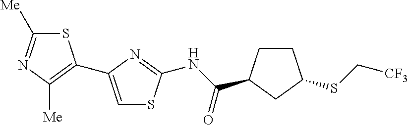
S1C([Me])=NC([Me])=C1C1=CSC(NC(=O)C2CCC(SC[CF3])C2)=N1
